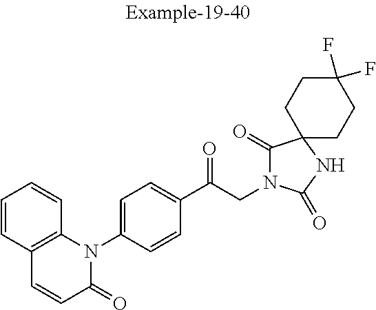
C1(C(CN2C(=O)C3(NC2=O)CCC(F)(F)CC3)=O)=CC=C(N2C3=C(C=CC2=O)C=CC=C3)C=C1
